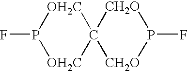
FP1[OH2C]C2([OH2C]1)[CH2O]P(F)[CH2O]2
